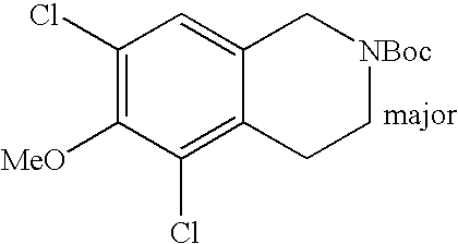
C1(Cl)=C([MeO])C(Cl)=C2C(=C1)C[NBoc]CC2
